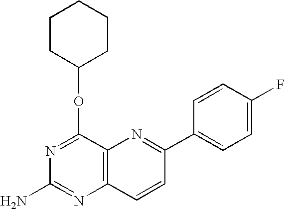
C12=C(C(OC3CCCCC3)=NC(N)=N1)N=C(C1=CC=C(F)C=C1)C=C2
